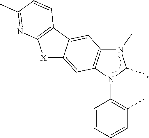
C1=CC=CC(C)=C1N1C(C)N(C)C2=C1C=C1C(=C2)C2=C([X]1)N=C(C)C=C2
